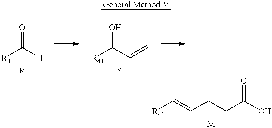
[General Method V].[R41]C([H])=O.[R41]C(C=C)O.[R41]C=CCCC(O)=O
